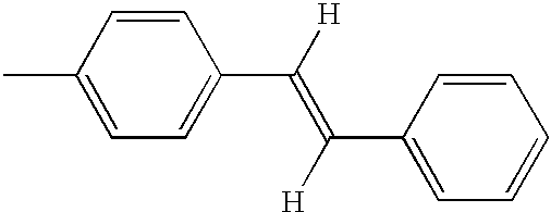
C1(C([H])=C(C2=CC=CC=C2)[H])=CC=C(C)C=C1
